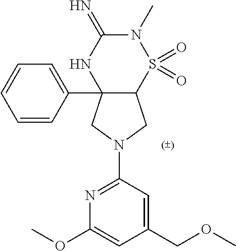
C12(C3=CC=CC=C3)C(S(=O)(=O)N(C)C(=N)N1)CN(C1=NC(OC)=CC(COC)=C1)C2
